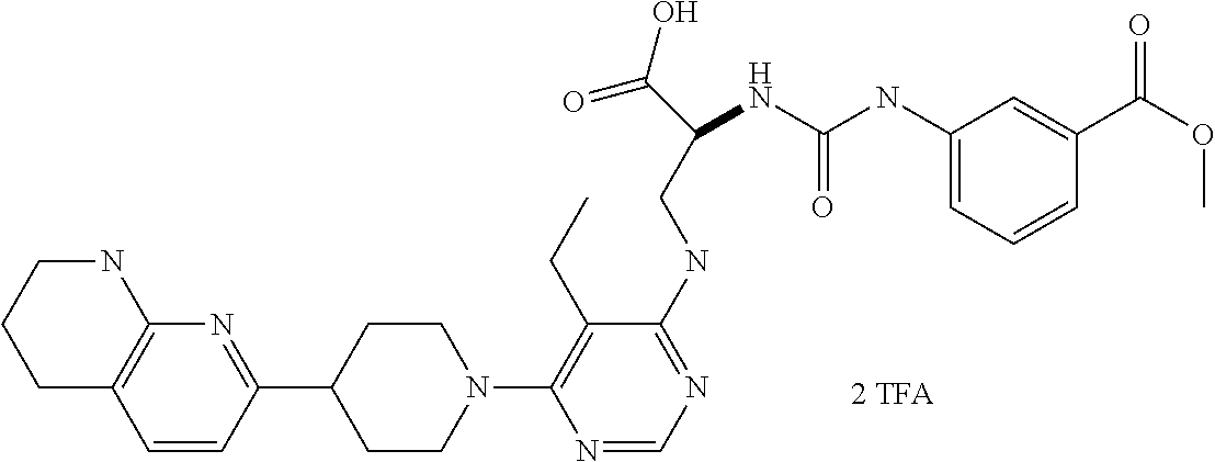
N1(C2=C(CC)C(NCC(C(=O)O)NC(NC3=CC=CC(C(OC)=O)=C3)=O)=NC=N2)CCC(C2=NC3=C(C=C2)CCCN3)CC1
